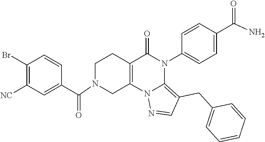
C1(Br)=C([NC])C=C(C(=O)N2CC3=C(CC2)C(=O)N(C2=CC=C(C(N)=O)C=C2)C2=C(CC4=CC=CC=C4)C=NN32)C=C1
